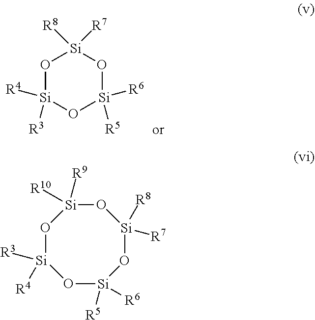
O1[Si]([R3])([R4])O[Si]([R5])([R6])O[Si]1([R8])[R7].O1[Si]([R3])([R4])O[Si]([R5])([R6])O[Si]([R8])([R7])O[Si]1([R10])[R9]
